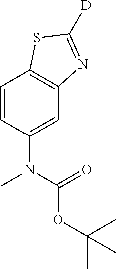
C1=CC(N(C)C(=O)OC(C)(C)C)=CC2=C1SC([D])=N2
